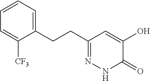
C1(CCC2=CC=CC=C2[CF3])=NNC(=O)C(O)=C1
